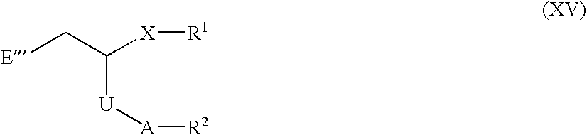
[E]CC([X][R1])[U][A][R2]
